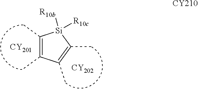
C1(C)=C(C)C(C)=C(C)[Si]1([R10b])[R10c].[CY201].[CY202].[CY210]
